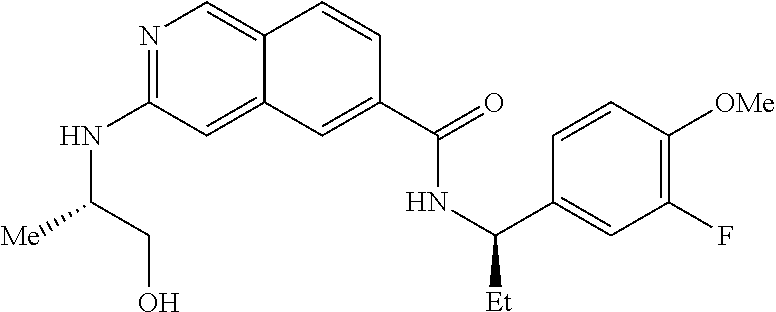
N1=C(NC([Me])CO)C=C2C(=C1)C=CC(C(=O)NC(C1=CC(F)=C([OMe])C=C1)[Et])=C2
